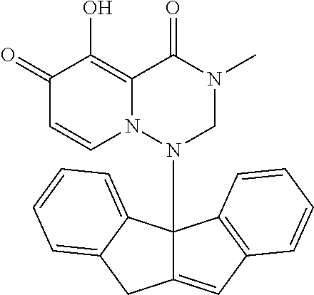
C1(=O)C=CN2C(=C1O)C(=O)N(C)CN2C12C(=CC3=C1C=CC=C3)CC1=CC=CC=C21
